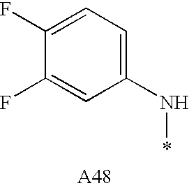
C1=C(F)C(F)=CC(N*)=C1
